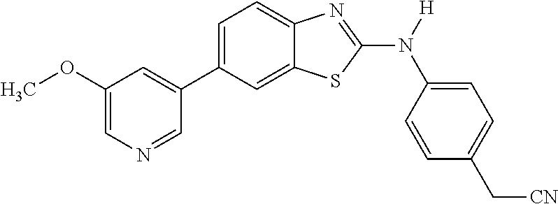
C1(OC)=CN=CC(C2=CC=C3C(=C2)SC(N([H])C2=CC=C(C[CN])C=C2)=N3)=C1
